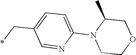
C1(C*)=CC=C(N2CCOCC2C)N=C1
